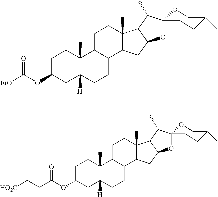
C1C(OC([EtO])=O)CC2([H])C(C)(C1)C1C(CC2)C2C(C)(CC1)C1C(C2)OC2(C1C)OCC(C)CC2.C1C(OC(CC[HO2C])=O)CC2([H])C(C)(C1)C1C(CC2)C2C(C)(CC1)C1C(C2)OC2(C1C)OCC(C)CC2
